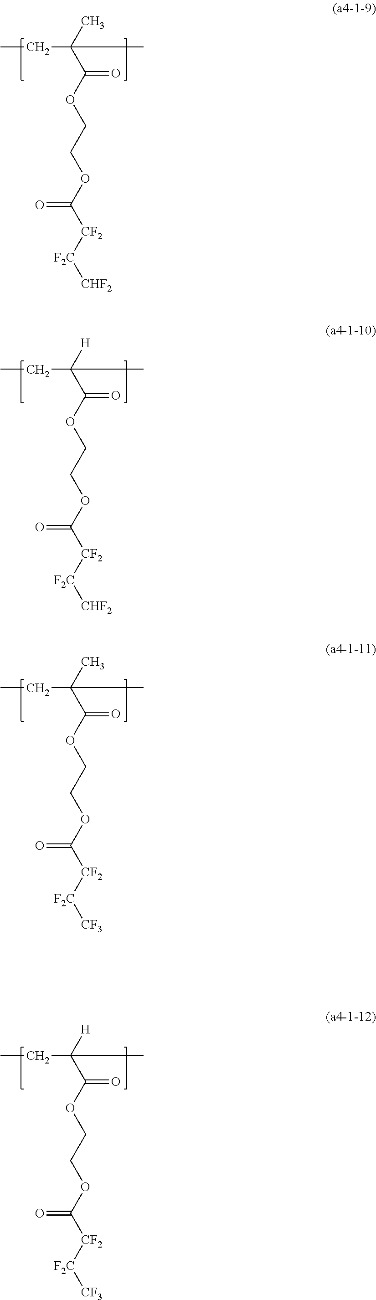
CCC(C(OCCOC(=O)[CF2][F2C][CHF2])=O)(C)C.CCC(C(OCCOC(=O)[CF2][F2C][CHF2])=O)([H])C.CCC(C(OCCOC(=O)[CF2][F2C][CF3])=O)(C)C.CCC(C(OCCOC(=O)[CF2][F2C][CF3])=O)([H])C
